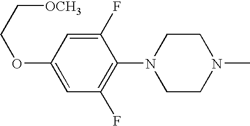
C1(OCC[OCH3])=CC(F)=C(N2CCN(C)CC2)C(F)=C1
